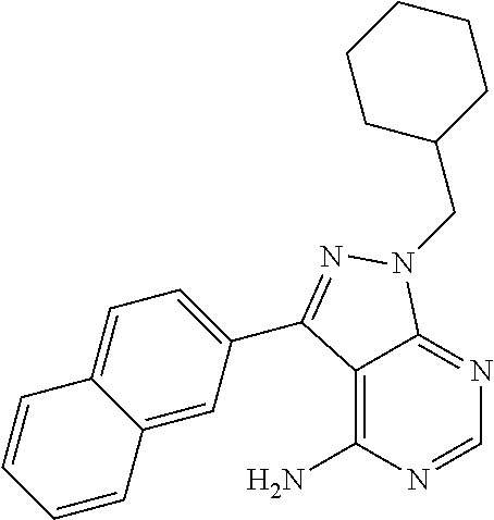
C1=NC(N)=C2C(=N1)N(CC1CCCCC1)N=C2C1=CC=C2C(=C1)C=CC=C2
